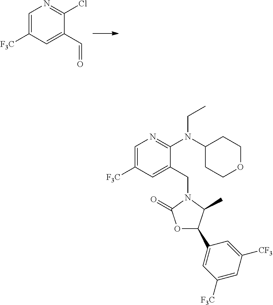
C1=C([F3C])C=C(C=O)C(Cl)=N1.C1=C([F3C])C=C(CN2C(C)C(C3=CC([F3C])=CC([CF3])=C3)OC2=O)C(N(CC)C2CCOCC2)=N1
